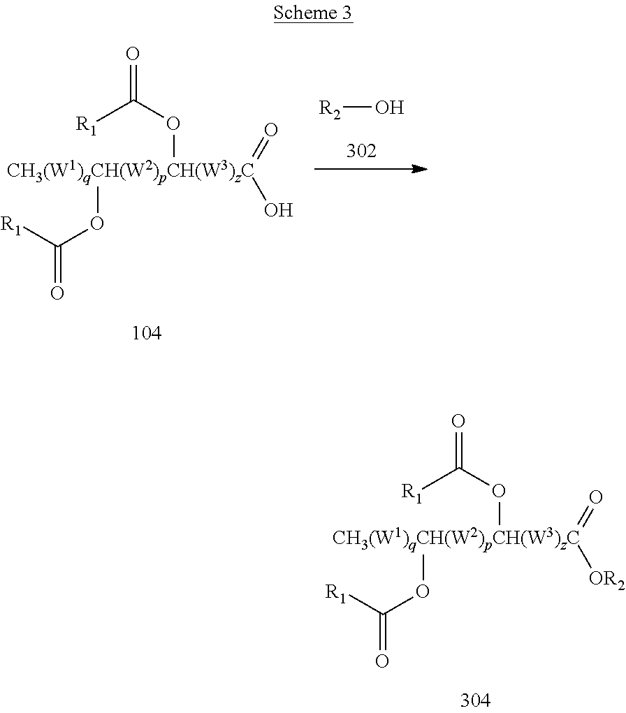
[CH3(W1)qCH(W2)pCH(W3)zC](=O)(O)(OC(=O)[R1])OC([R1])=O.[R2]O.[CH3(W1)qCH(W2)pCH(W3)zC](=O)([OR2])(OC(=O)[R1])OC([R1])=O
